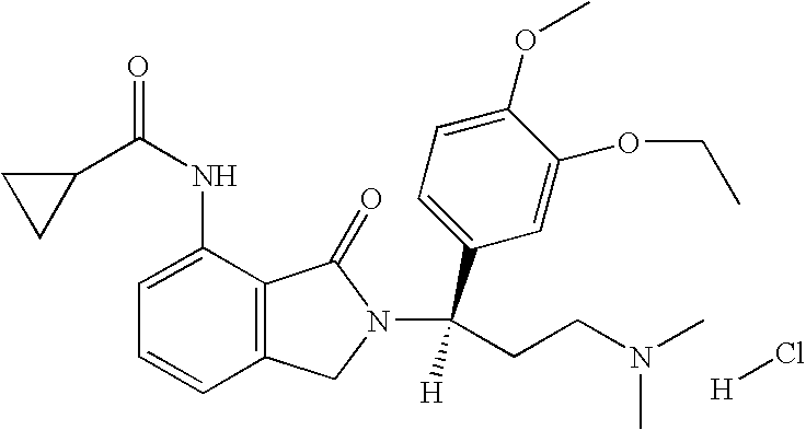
[H]Cl.C1(C(NC2=CC=CC3=C2C(=O)N(C(CCN(C)C)(C2=CC=C(OC)C(OCC)=C2)[H])C3)=O)CC1
